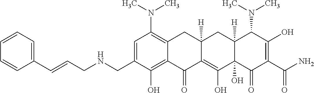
C1=C(CNCC=CC2=CC=CC=C2)C(O)=C2C(=C1N(C)C)CC1([H])C(=C(O)C3(O)C([H])(C1)C(N(C)C)C(O)=C(C(N)=O)C3=O)C2=O
